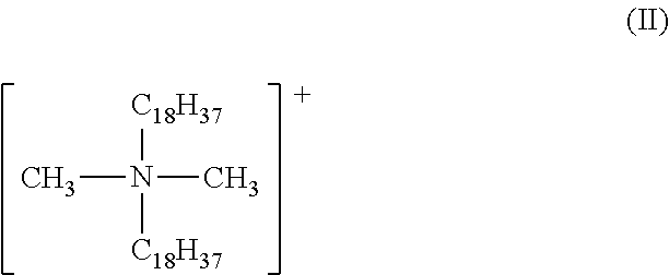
[C18H37]N([C18H37])(C)C
